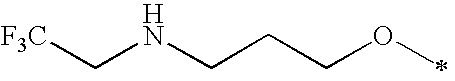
[F3C]CNCCCOC
